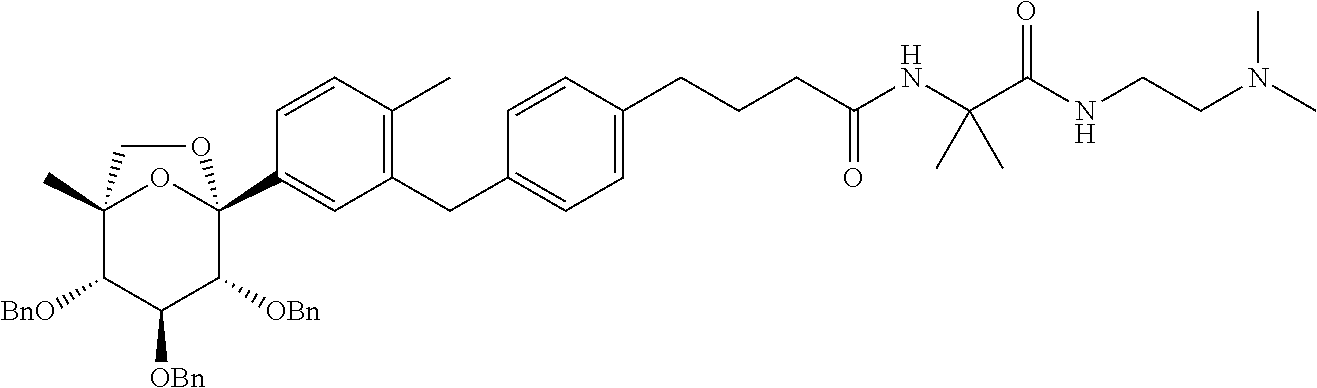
C12(C)C([BnO])C([OBn])C([OBn])C(C3=CC(CC4=CC=C(CCCC(NC(C(NCCN(C)C)=O)(C)C)=O)C=C4)=C(C)C=C3)(O1)OC2
